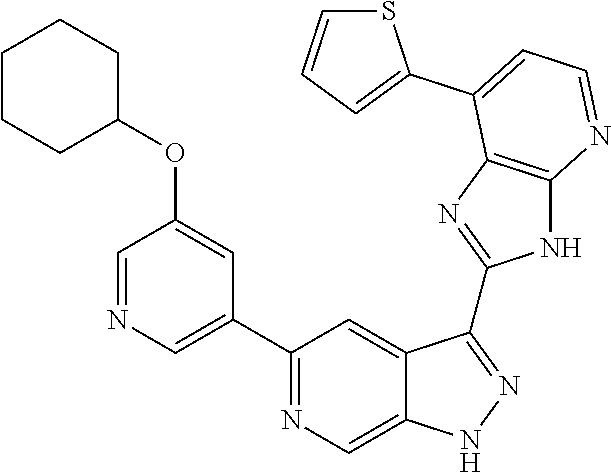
C1(C2=NC=C3C(=C2)C(C2=NC4=C(N2)N=CC=C4C2=CC=CS2)=NN3)=CN=CC(OC2CCCCC2)=C1
